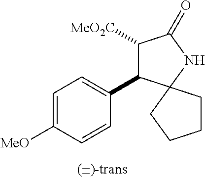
C1([MeO2C])C(C2=CC=C([MeO])C=C2)C2(NC1=O)CCCC2
